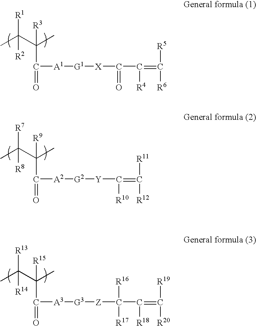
CC(C(C)([R3])C(=O)[A1][G1][X]C(=O)C([R4])=C([R5])[R6])([R1])[R2].CC(C(C)([R9])C(=O)[A2][G2][Y]C([R10])=C([R12])[R11])([R7])[R8].CC(C(C)([R15])C(=O)[A3][G3][Z]C([R17])(C([R18])=C([R19])[R20])[R16])([R13])[R14]
